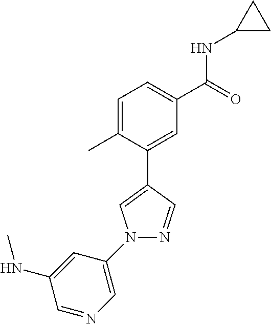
C1=C(C)C(C2=CN(C3=CN=CC(NC)=C3)N=C2)=CC(C(=O)NC2CC2)=C1
